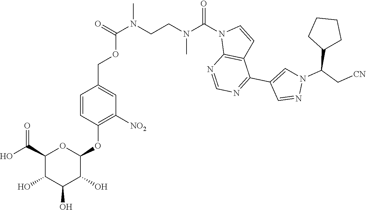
N1(C(C2CCCC2)C[CN])C=C(C2=NC=NC3=C2C=CN3C(N(C)CCN(C)C(OCC2=CC([NO2])=C(OC3OC(C(O)=O)C(O)C(O)C3O)C=C2)=O)=O)C=N1
